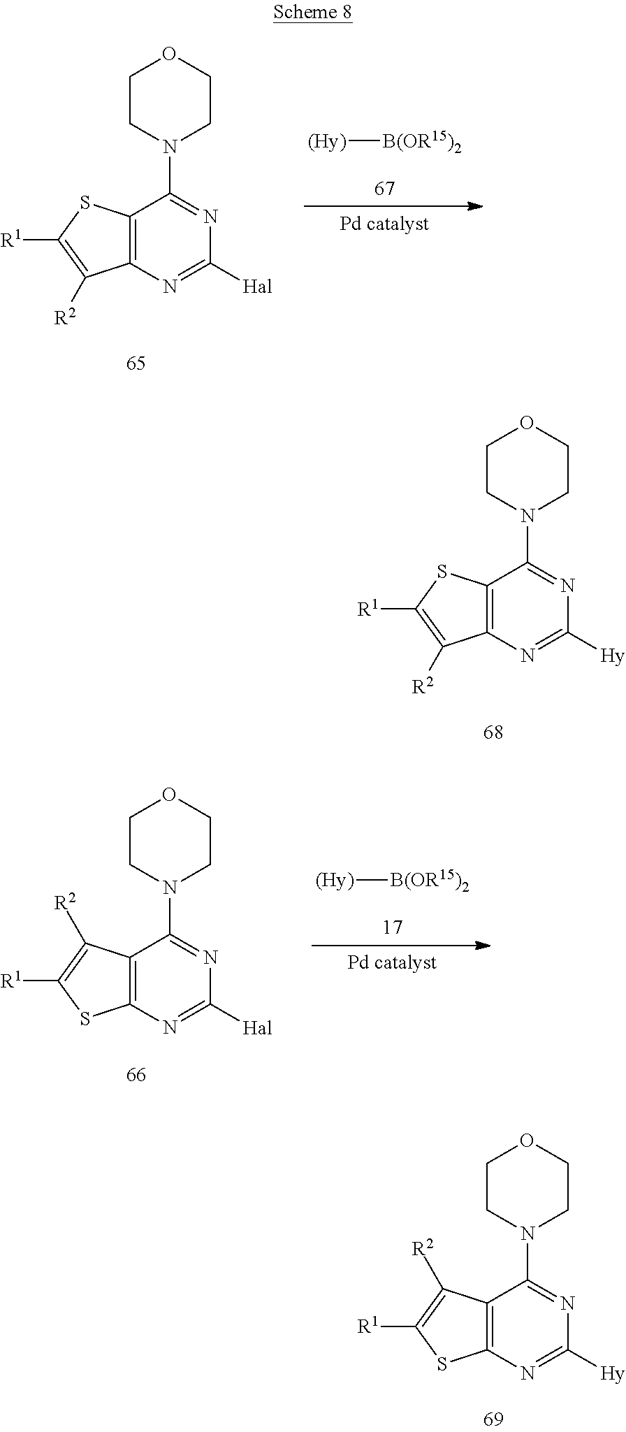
C12=C(SC([R1])=C1[R2])C(N1CCOCC1)=NC([Hal])=N2.[(Hy)][B(OR15)2].C12=C(SC([R1])=C1[R2])C(N1CCOCC1)=NC([Hy])=N2.C12=C(C([R2])=C([R1])S1)C(N1CCOCC1)=NC([Hal])=N2.[(Hy)][B(OR15)2].C12=C(C([R2])=C([R1])S1)C(N1CCOCC1)=NC([Hy])=N2
